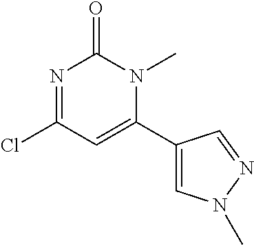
N1=C(Cl)C=C(C2=CN(C)N=C2)N(C)C1=O
